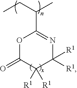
C1(C(CC)C)=NC([R1])([R1])C([R1])([R1])C(=O)O1
